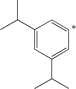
C1(C(C)C)=CC(C(C)C)=CC=C1
